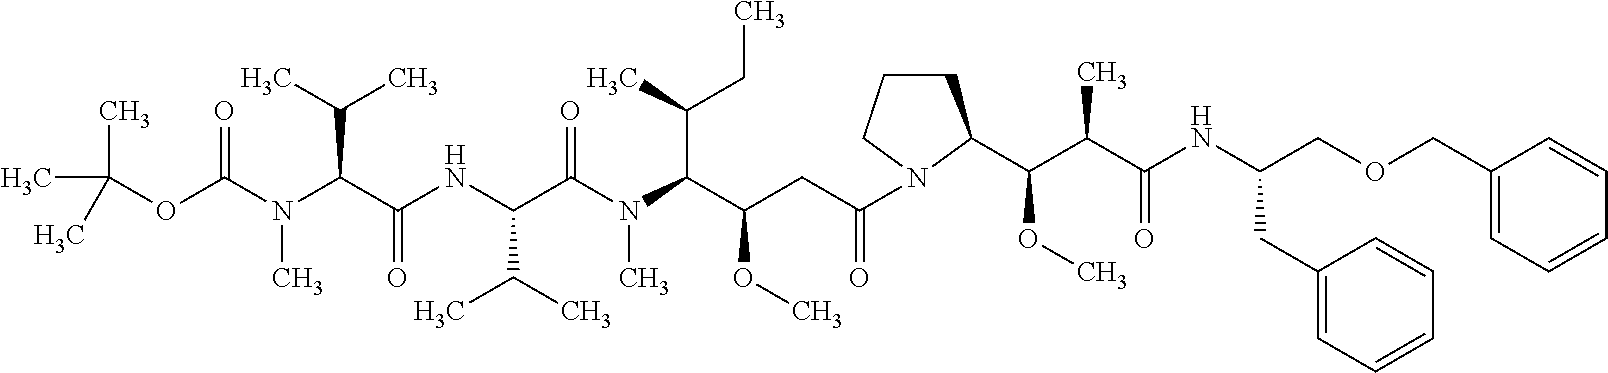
C(C(C(N(C(C(NC(C(N(C(OC(C)(C)C)=O)C)C(C)C)=O)C(C)C)=O)C)C(C)CC)OC)C(=O)N1CCCC1C(C(C(NC(COCC1=CC=CC=C1)CC1=CC=CC=C1)=O)C)OC
